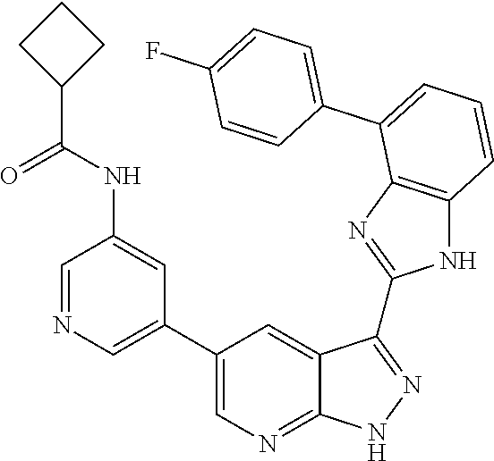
C1=C(C2=CC=CC3=C2N=C(C2=NNC4=NC=C(C5=CN=CC(NC(C6CCC6)=O)=C5)C=C42)N3)C=CC(F)=C1
